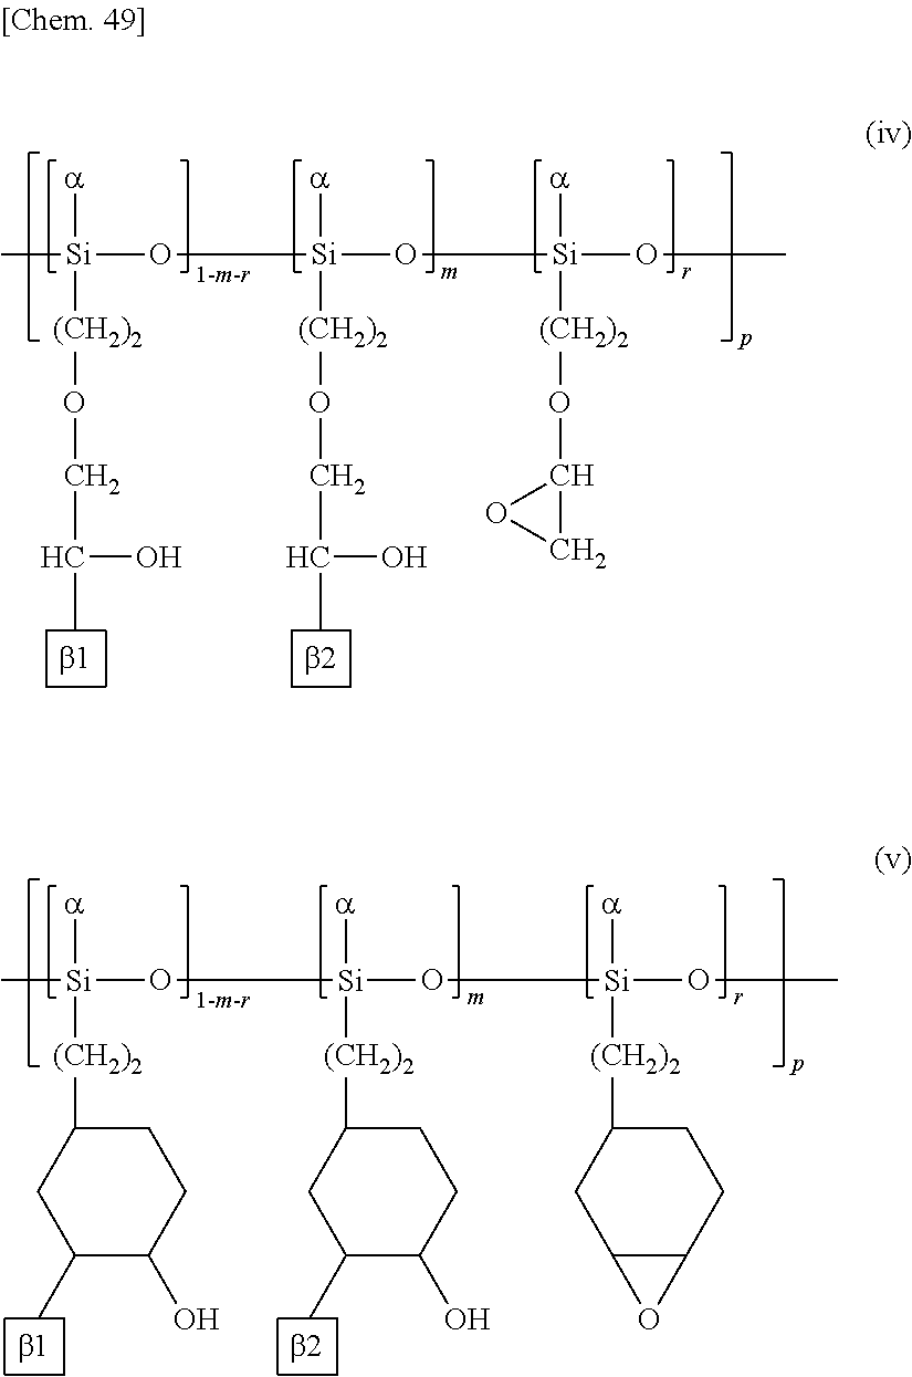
C[Si](O[Si](O[Si](OC)([a])[(CH2)2]OC1CO1)([a])[(CH2)2]OCC(O)C)([a])[(CH2)2]OCC(O)C.C[Si](O[Si](O[Si](OC)([a])[(CH2)2]C1CC2C(CC1)O2)([a])[(CH2)2]C1CC(C)C(O)CC1)([a])[(CH2)2]C1CC(C)C(O)CC1
